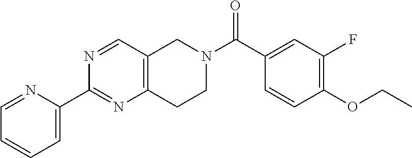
C1=NC(C2=NC3=C(C=N2)CN(C(C2=CC(F)=C(OCC)C=C2)=O)CC3)=CC=C1
